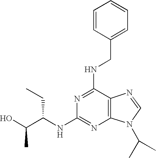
C12=C(C(NCC3=CC=CC=C3)=NC(NC(C(O)C)CC)=N1)N=CN2C(C)C
